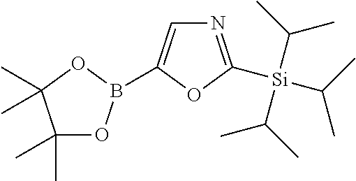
C1=C(B2OC(C)(C)C(C)(C)O2)OC([Si](C(C)C)(C(C)C)C(C)C)=N1
